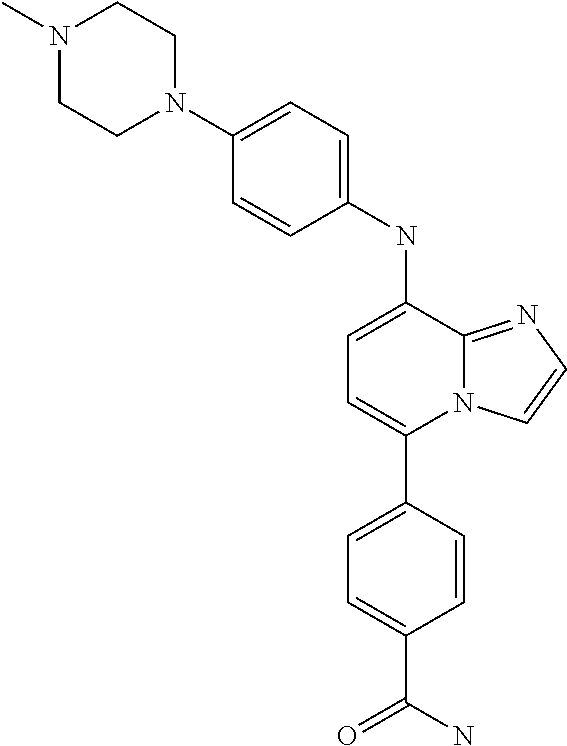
C1=CC(C2=CC=C(NC3=CC=C(N4CCN(C)CC4)C=C3)C3=NC=CN23)=CC=C1C(N)=O
